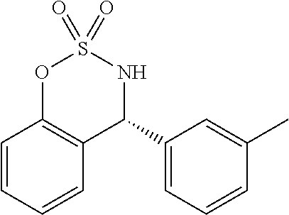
C1=CC=CC2=C1OS(=O)(=O)NC2C1=CC=CC(C)=C1
